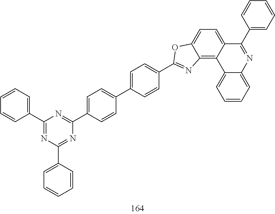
C12=CC=C3C(=C1C1=CC=CC=C1N=C2C1=CC=CC=C1)N=C(C1=CC=C(C2=CC=C(C4=NC(C5=CC=CC=C5)=NC(C5=CC=CC=C5)=N4)C=C2)C=C1)O3
